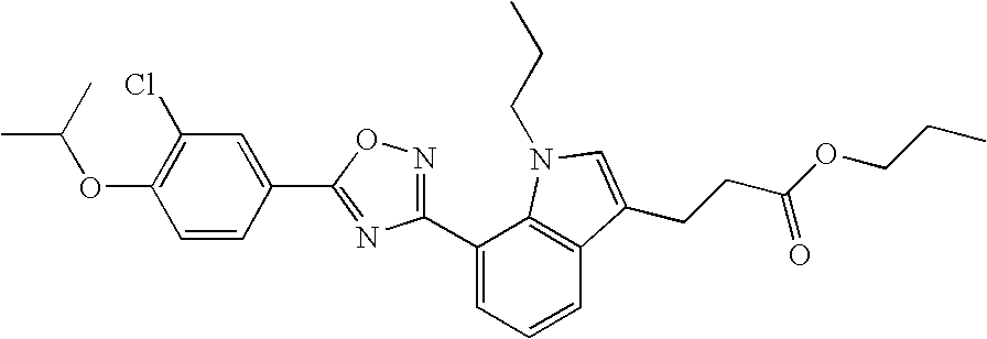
C1(OC(C)C)=C(Cl)C=C(C2=NC(C3=CC=CC4=C3N(CCC)C=C4CCC(OCCC)=O)=NO2)C=C1
